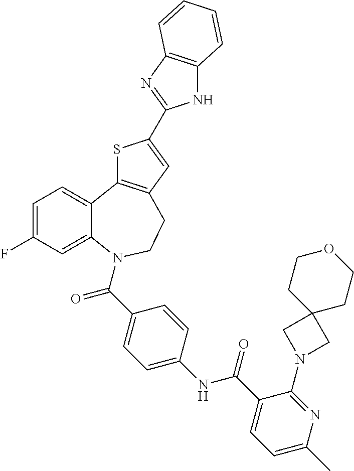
C1=C(F)C=C2C(=C1)C1=C(CCN2C(C2=CC=C(NC(C3=CC=C(C)N=C3N3CC4(C3)CCOCC4)=O)C=C2)=O)C=C(C2=NC3=C(N2)C=CC=C3)S1
